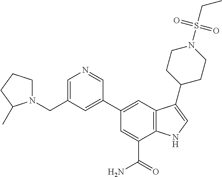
C1(C2=CC(CN3CCCC3C)=CN=C2)=CC2=C(C(C(=O)N)=C1)NC=C2C1CCN(S(CC)(=O)=O)CC1
